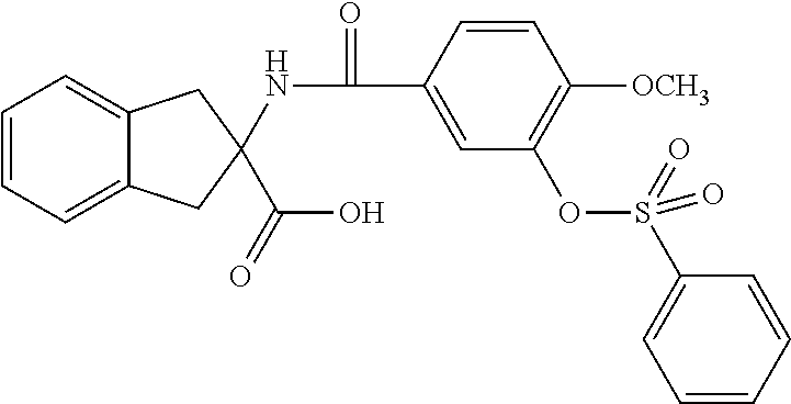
C1=CC=C2C(=C1)CC(C(O)=O)(NC(C1=CC(OS(C3=CC=CC=C3)(=O)=O)=C([OCH3])C=C1)=O)C2
